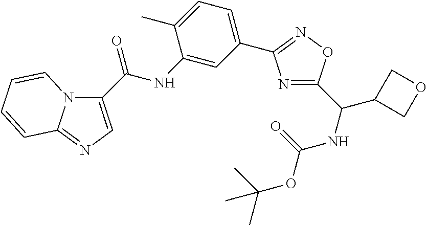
C1(C(NC2=CC(C3=NOC(C(NC(OC(C)(C)C)=O)C4COC4)=N3)=CC=C2C)=O)=CN=C2N1C=CC=C2
